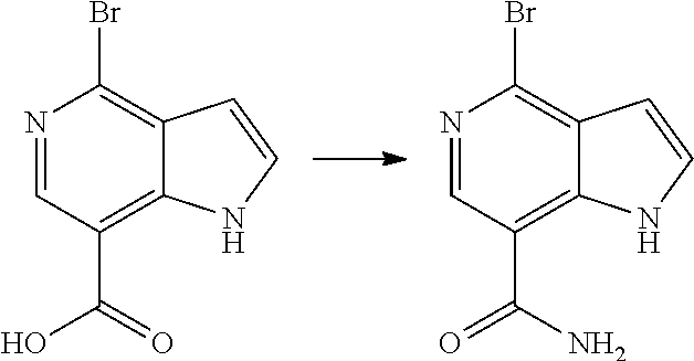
N1=CC(C(O)=O)=C2C(=C1Br)C=CN2.N1=CC(C(=O)N)=C2C(=C1Br)C=CN2
